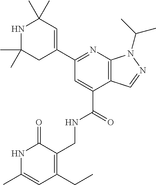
N1=C(C2=CC(C)(C)NC(C)(C)C2)C=C(C(=O)NCC2=C(CC)C=C(C)NC2=O)C2=C1N(C(C)C)N=C2
